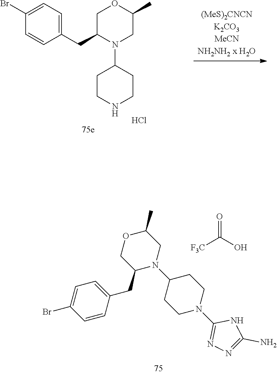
C1(CC2N(C3CCNCC3)CC(C)OC2)=CC=C(Br)C=C1.Cl.C1=CC(CC2N(C3CCN(C4=NN=C(N)N4)CC3)CC(C)OC2)=CC=C1Br.O=C(O)[F3C]
